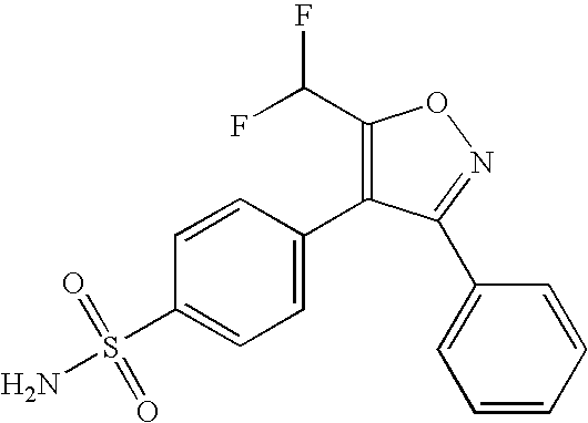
C1(C(F)F)=C(C2=CC=C(S(N)(=O)=O)C=C2)C(C2=CC=CC=C2)=NO1
